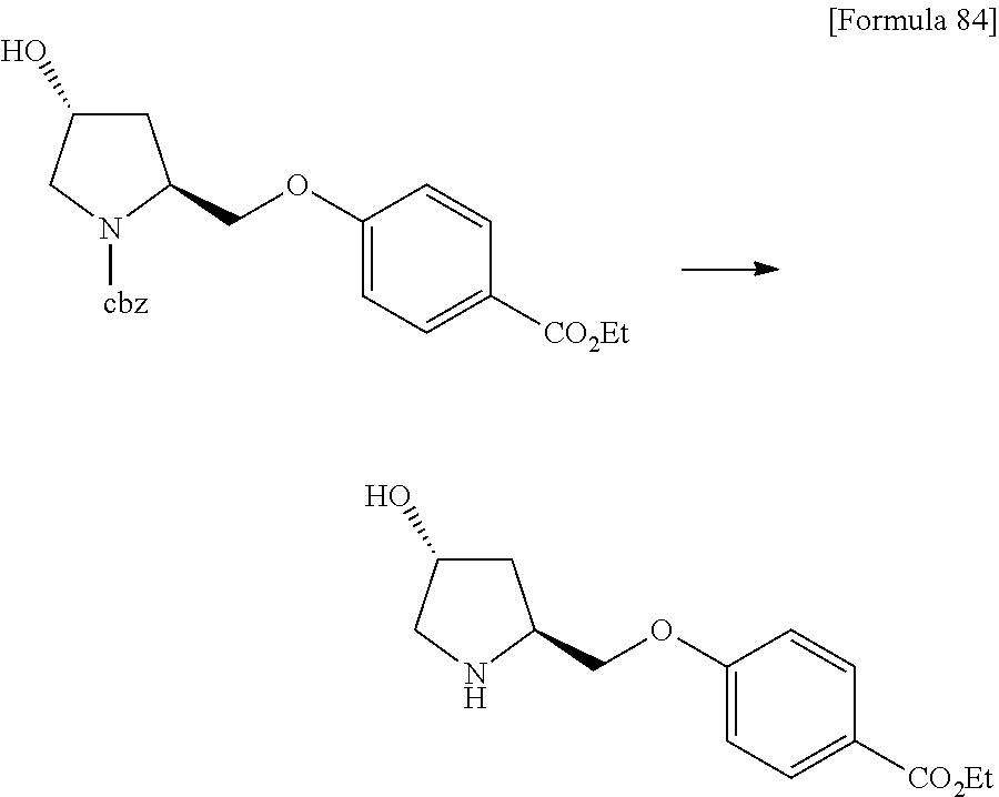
C1C(O)CN([cbz])C1COC1=CC=C([CO2Et])C=C1.C1C(O)CNC1COC1=CC=C([CO2Et])C=C1
